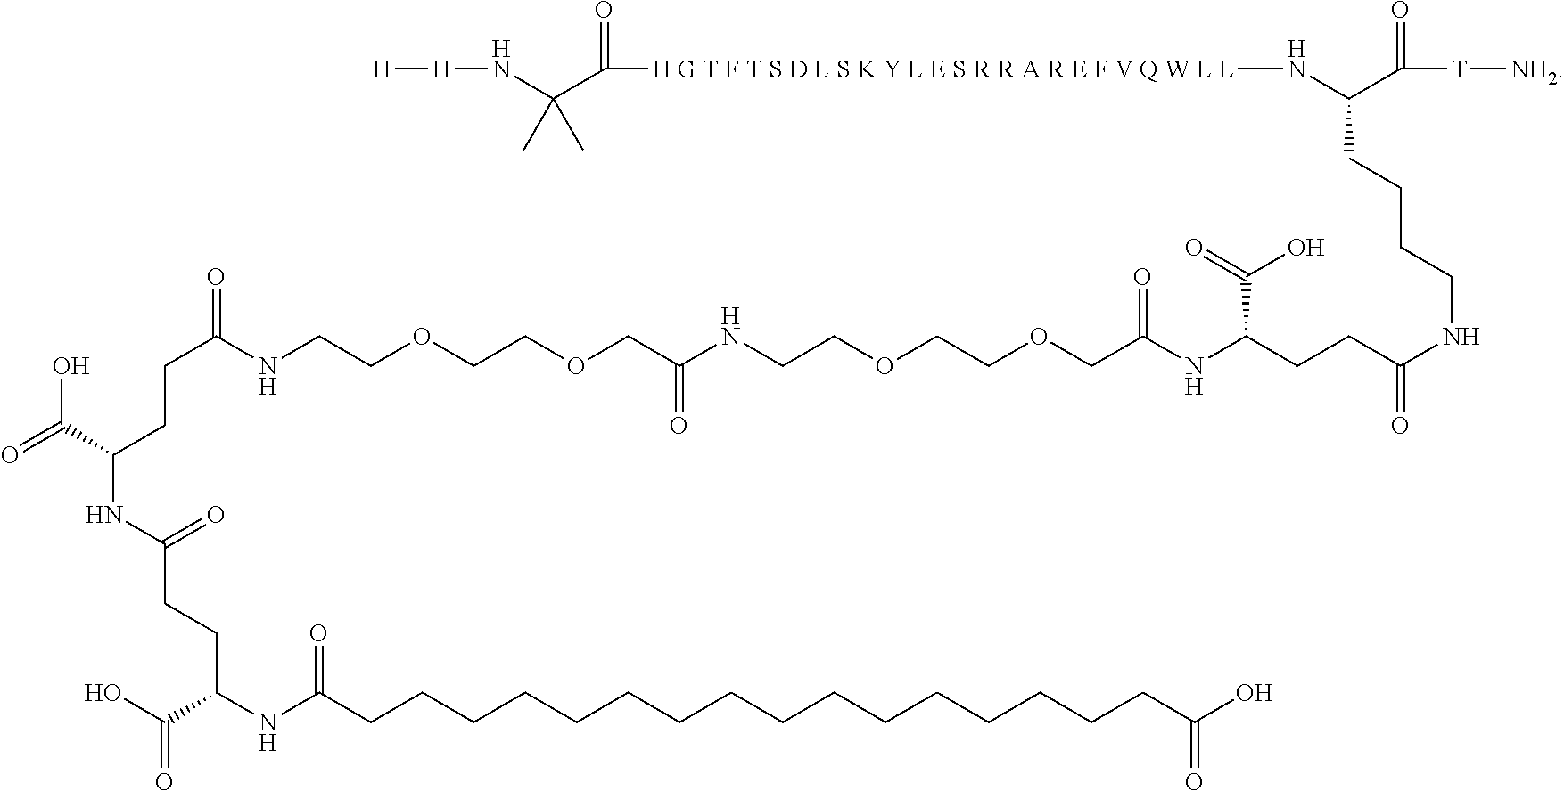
OC(C(CCC(NCCOCCOCC(NCCOCCOCC(NC(CCC(NCCCCC(C(=O)[T][NH2])N[H G T F T S D L S K Y L E S R R A R E F V Q W L L]C(C(N[H][H])(C)C)=O)=O)C(=O)O)=O)=O)=O)NC(=O)CCC(NC(CCCCCCCCCCCCCCCCC(O)=O)=O)C(O)=O)=O
